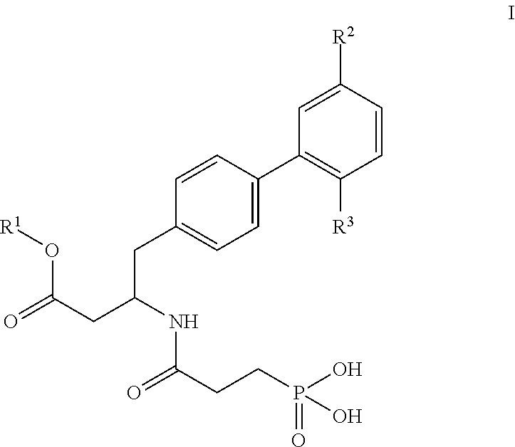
C1([R2])=CC(C2=CC=C(CC(CC(=O)O[R1])NC(CCP(O)(=O)O)=O)C=C2)=C([R3])C=C1
